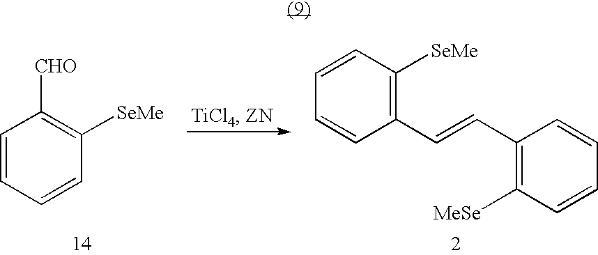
C1=CC([SeMe])=C(C=CC2=C([MeSe])C=CC=C2)C=C1.C1=CC=CC([SeMe])=C1[CHO]
